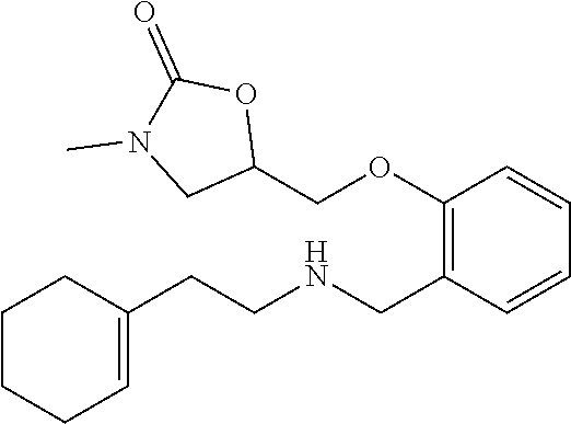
C1(CCNCC2=C(OCC3OC(=O)N(C)C3)C=CC=C2)=CCCCC1
